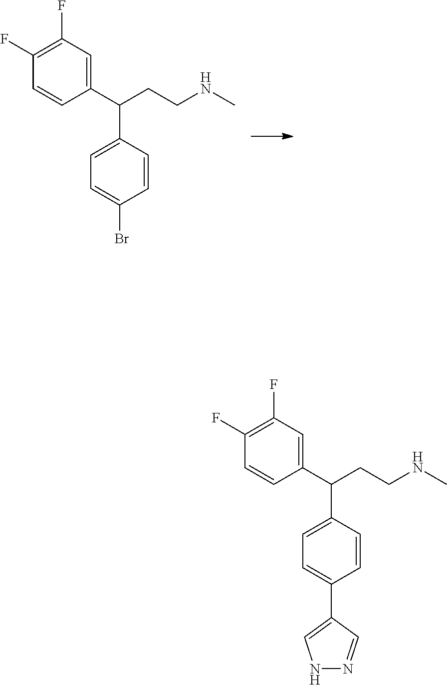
C1(C(CCNC)C2=CC=C(Br)C=C2)=CC(F)=C(F)C=C1.C1(C(CCNC)C2=CC=C(C3=CNN=C3)C=C2)=CC(F)=C(F)C=C1
